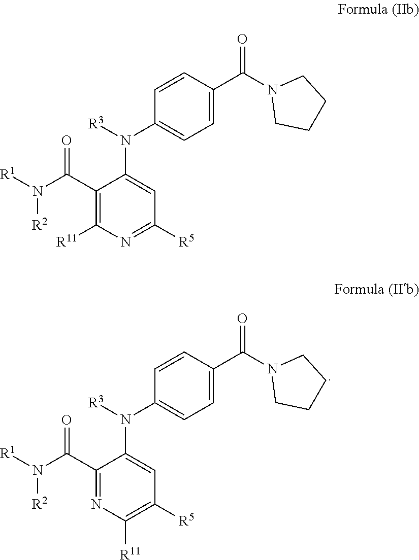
C1([R5])=C([R11])N=C(C(N([R1])[R2])=O)C(N([R3])C2=CC=C(C(N3CCCC3)=O)C=C2)=C1.C1([R5])=NC([R11])=C(C(N([R1])[R2])=O)C(N([R3])C2=CC=C(C(N3CCCC3)=O)C=C2)=C1
